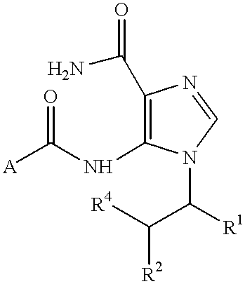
C1(C(N)=O)=C(NC([A])=O)N(C([R1])C([R4])[R2])C=N1
